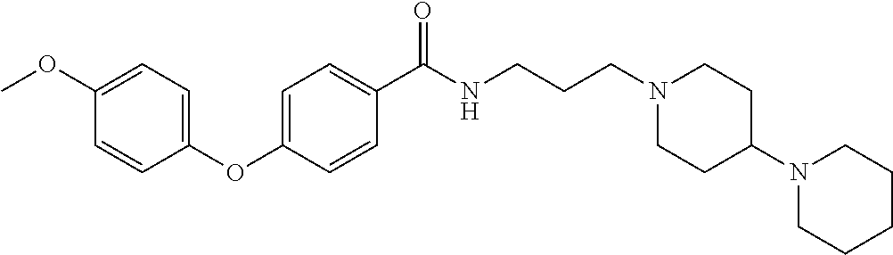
C1(C(NCCCN2CCC(N3CCCCC3)CC2)=O)=CC=C(OC2=CC=C(OC)C=C2)C=C1
